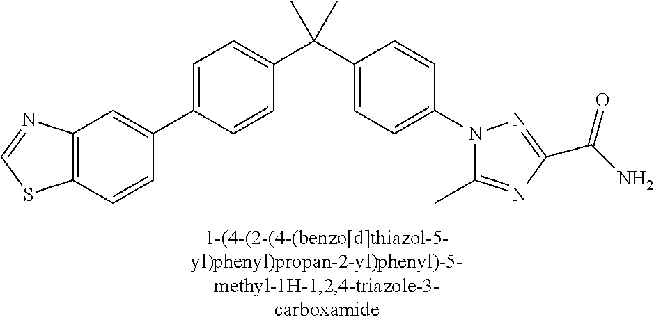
C1=C(C2=CC3=C(C=C2)SC=N3)C=CC(C(C2=CC=C(N3C(C)=NC(C(=O)N)=N3)C=C2)(C)C)=C1
